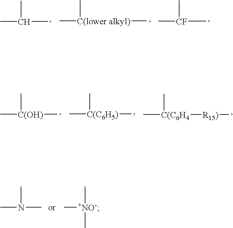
CN(C)C.C[+NO-](C)C.C[C(OH)](C)C.C[C(C6H5)](C)C.C[C(C6H4](C)[R15)]C.CC(C)C.C[C(lower alkyl)](C)C.C[CF](C)C
